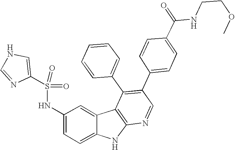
N(C1=CC=C2C(=C1)C1=C(N2)N=CC(C2=CC=C(C(NCCOC)=O)C=C2)=C1C1=CC=CC=C1)S(=O)(=O)C1=CNC=N1
